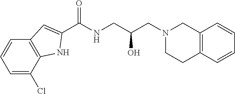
C1(C(NCC(CN2CCC3=C(C2)C=CC=C3)O)=O)=CC2=C(N1)C(Cl)=CC=C2
